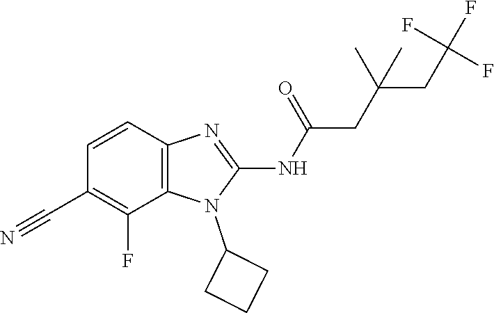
C1=CC2=C(C(F)=C1C#N)N(C1CCC1)C(NC(=O)CC(CC(F)(F)F)(C)C)=N2
